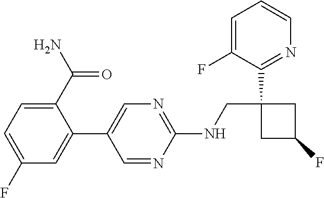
C1=NC(NCC2(C3=NC=CC=C3F)CC(F)C2)=NC=C1C1=CC(F)=CC=C1C(N)=O
